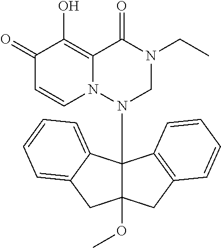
C1(=O)C=CN2C(=C1O)C(=O)N(CC)CN2C12C(OC)(CC3=C1C=CC=C3)CC1=CC=CC=C21
